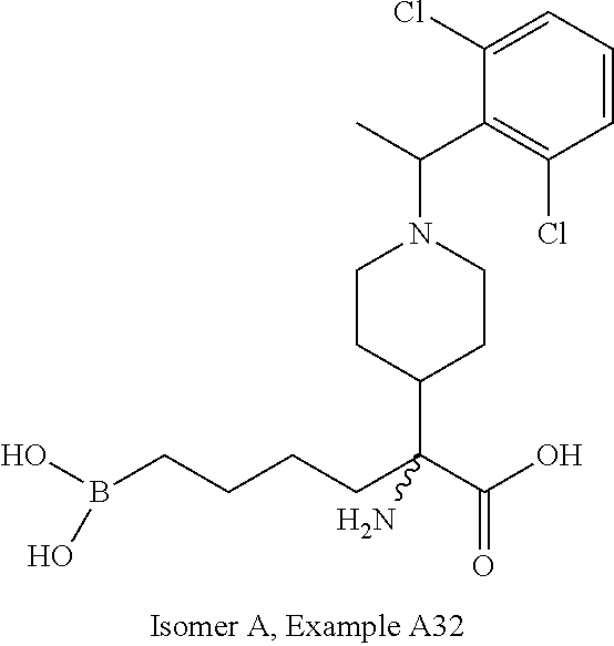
C(N1CCC(C(CCCCB(O)O)(C(O)=O)N)CC1)(C)C1=C(Cl)C=CC=C1Cl
